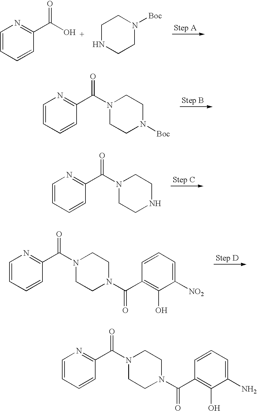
C1(C(O)=O)=NC=CC=C1.C1NCCN([Boc])C1.C1(C(N2CCN([Boc])CC2)=O)=NC=CC=C1.C1(C(N2CCNCC2)=O)=NC=CC=C1.C1(C(N2CCN(C(C3=C(O)C([NO2])=CC=C3)=O)CC2)=O)=NC=CC=C1.C1(C(N2CCN(C(C3=C(O)C(N)=CC=C3)=O)CC2)=O)=NC=CC=C1
